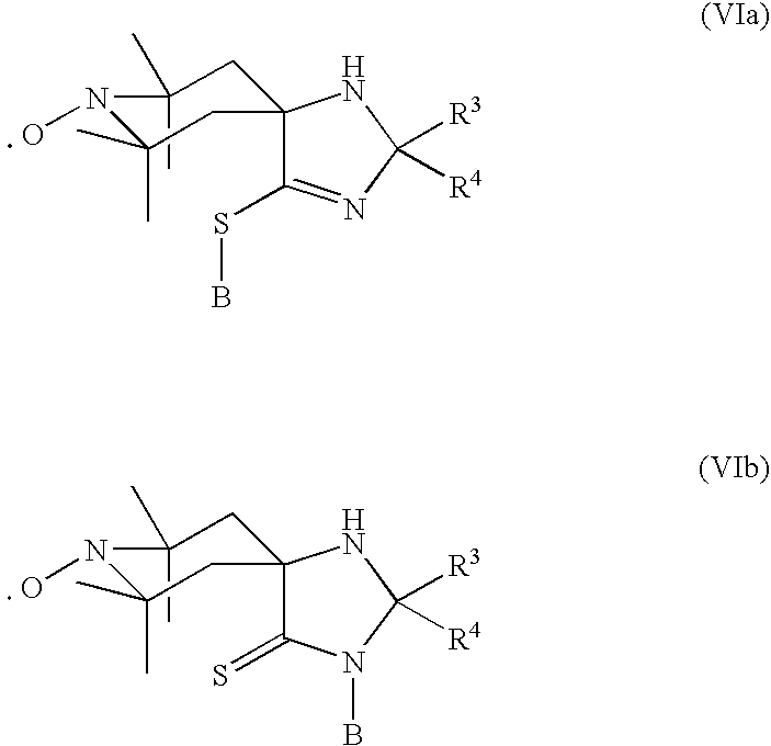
C1(SB)=NC([R3])([R4])NC12CC(C)(C)N(O)C(C)(C)C2.C1(=S)N(B)C([R3])([R4])NC12CC(C)(C)N(O)C(C)(C)C2
